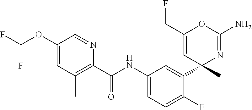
C1(C(NC2=CC=C(F)C(C3(C)N=C(N)OC(CF)=C3)=C2)=O)=C(C)C=C(OC(F)F)C=N1
